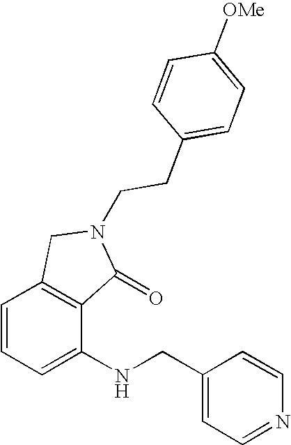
C1=CC=C(NCC2=CC=NC=C2)C2=C1CN(CCC1=CC=C([OMe])C=C1)C2=O
